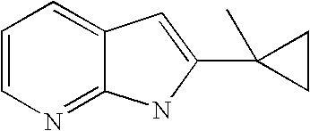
C1=CN=C2C(=C1)C=C(C1(C)CC1)N2
